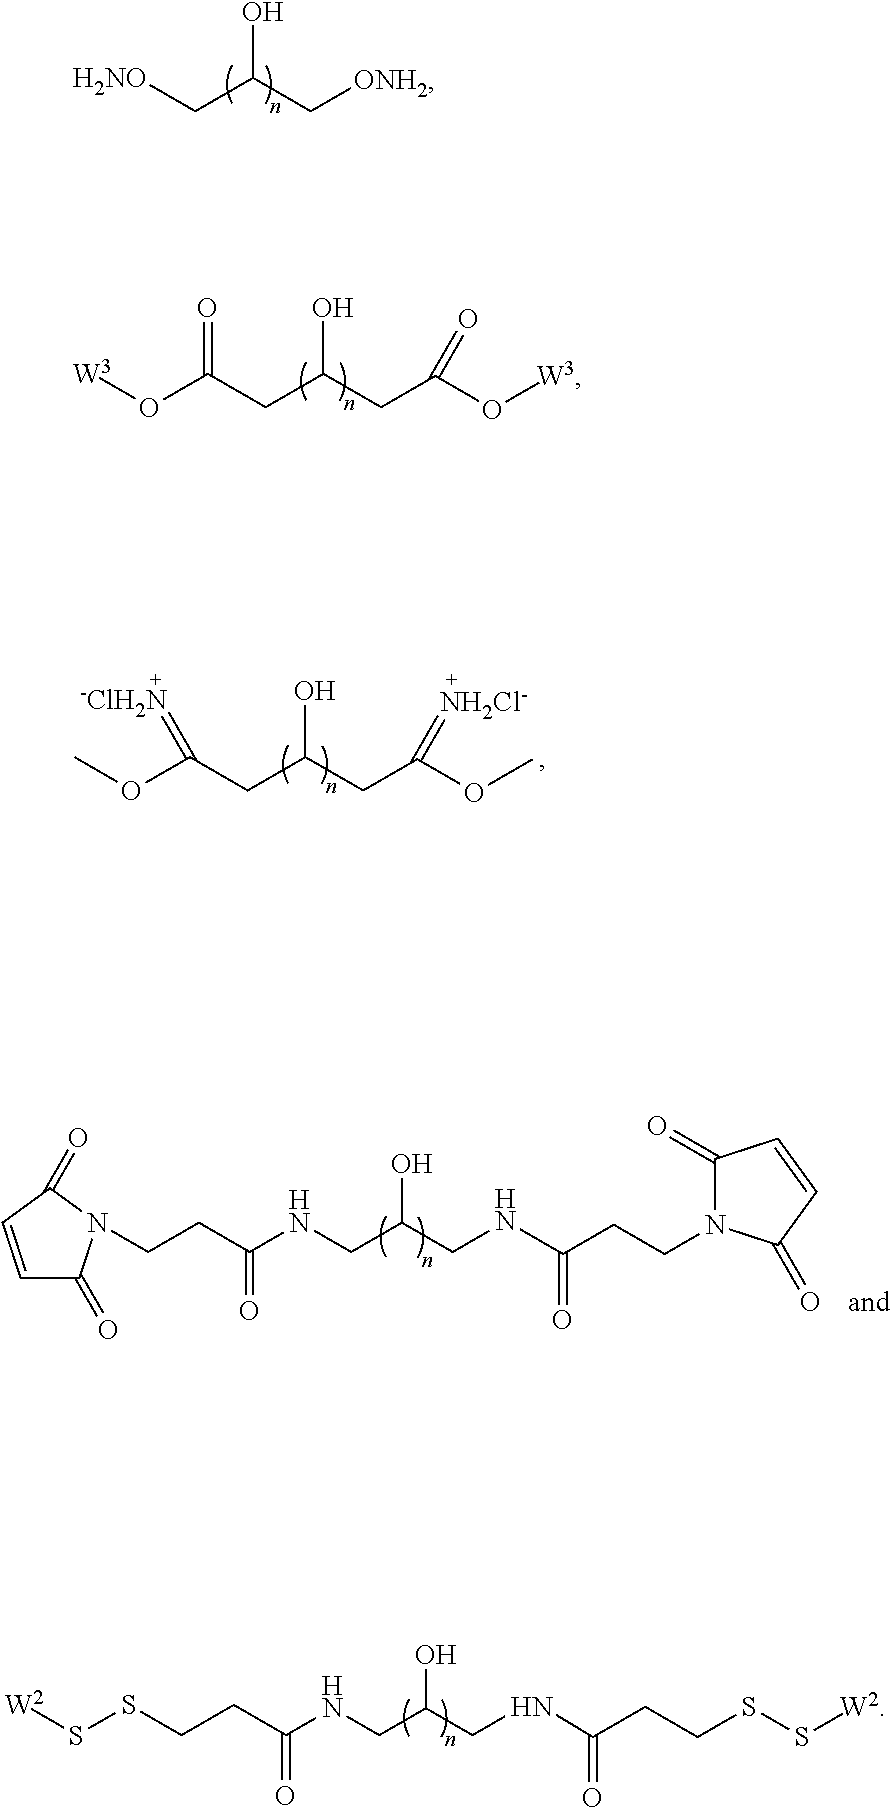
OC(C[H2NO])C[ONH2].OC(CC(O[W3])=O)CC(O[W3])=O.OC(CC(OC)=[-ClH2N])CC(OC)=[NH2Cl-].OC(CNC(CCSS[W2])=O)CNC(CCSS[W2])=O.C1=CC(=O)N(CCC(NCC(O)CNC(CCN2C(=O)C=CC2=O)=O)=O)C1=O
